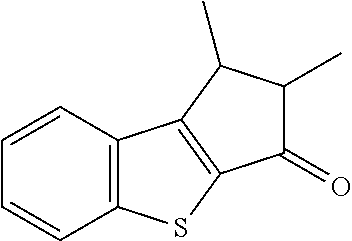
C1=CC2=C(C=C1)C1=C(S2)C(=O)C(C)C1C
